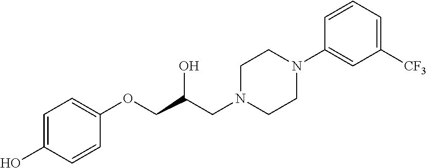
C1=CC(OCC(CN2CCN(C3=CC([CF3])=CC=C3)CC2)O)=CC=C1O
